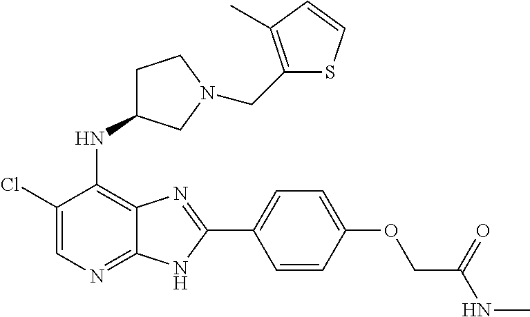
C1(Cl)=CN=C2C(=C1NC1CCN(CC3=C(C)C=CS3)C1)N=C(C1=CC=C(OCC(NC)=O)C=C1)N2
